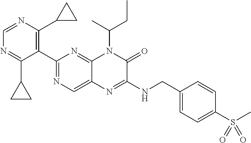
C1(C2=NC=C3C(=N2)N(C(C)CC)C(=O)C(NCC2=CC=C(S(=O)(=O)C)C=C2)=N3)=C(C2CC2)N=CN=C1C1CC1
